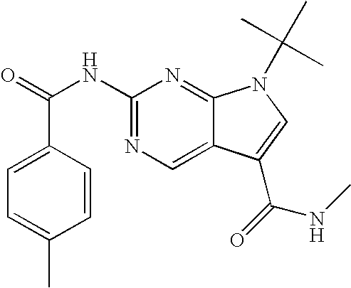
C1=CC(C(=O)NC2=NC=C3C(=N2)N(C(C)(C)C)C=C3C(NC)=O)=CC=C1C
